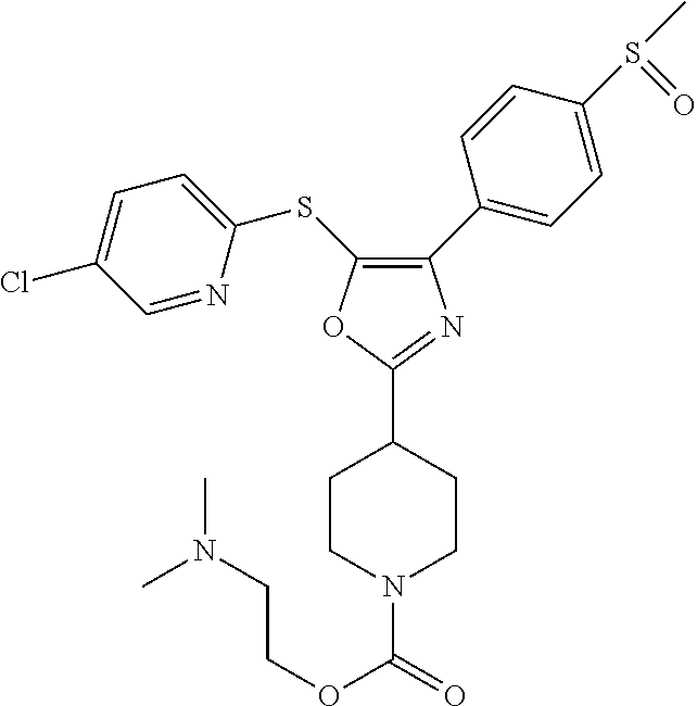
C1(C2=CC=C(S(C)=O)C=C2)=C(SC2=CC=C(Cl)C=N2)OC(C2CCN(C(OCCN(C)C)=O)CC2)=N1
